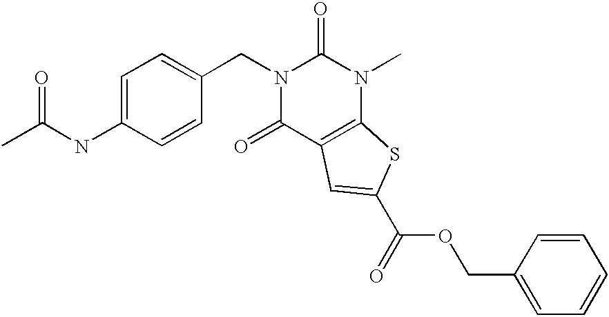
C1=C(NC(C)=O)C=CC(CN2C(=O)C3=C(N(C)C2=O)SC(C(=O)OCC2=CC=CC=C2)=C3)=C1
